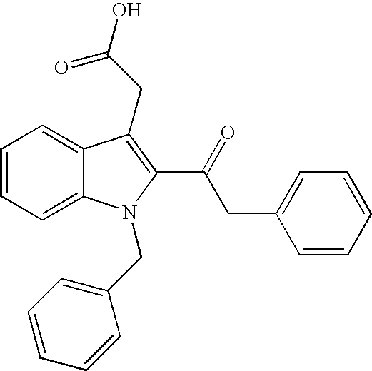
C1=CC=C2C(=C1)C(CC(=O)O)=C(C(=O)CC1=CC=CC=C1)N2CC1=CC=CC=C1
